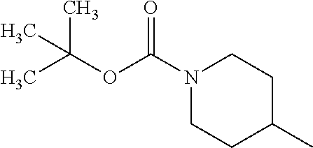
N1(C(OC(C)(C)C)=O)CCC(C)CC1
